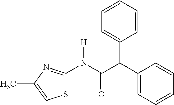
S1C(N(C(C(C2=CC=CC=C2)C2=CC=CC=C2)=O)[H])=NC(C)=C1
